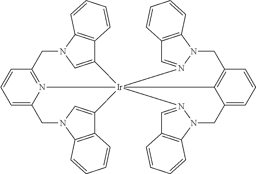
C1=C2N3=C(C=C1)CN1C4=C(C(=C1)[Ir]315(C3=CN(C2)C2=C3C=CC=C2)N2=CC3=C(N2CC2=C1C(=CC=C2)CN1N5=CC2=C1C=CC=C2)C=CC=C3)C=CC=C4
